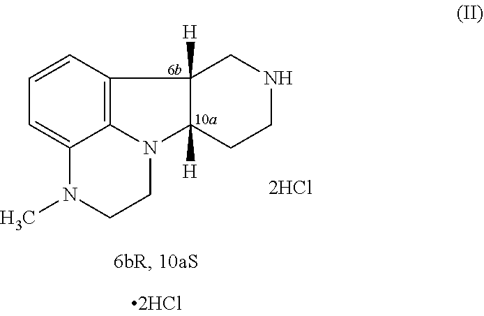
C1=CC2=C3C(=C1)N(C)CCN3C1([H])CCNCC21[H]
